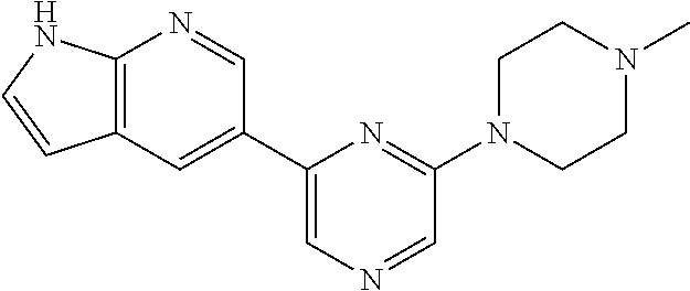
C1=C(C2=CC3=C(N=C2)NC=C3)N=C(N2CCN(C)CC2)C=N1
